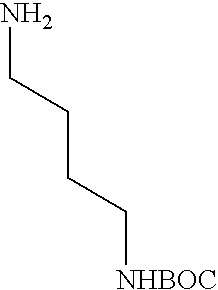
NCCCC[NHBOC]
